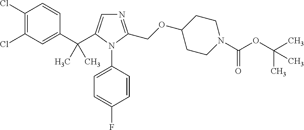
C1(C(C)(C)C2=CN=C(COC3CCN(C(OC(C)(C)C)=O)CC3)N2C2=CC=C(F)C=C2)=CC(Cl)=C(Cl)C=C1
